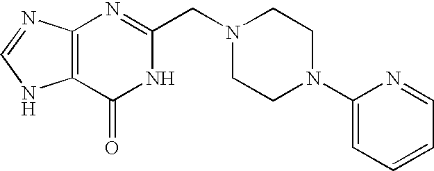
C12=C(C(=O)NC(CN3CCN(C4=CC=CC=N4)CC3)=N1)NC=N2
